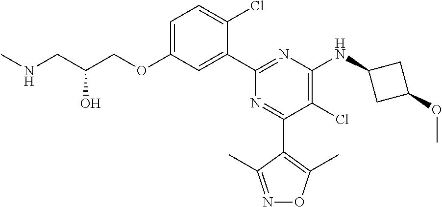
C1=C(OCC(CNC)O)C=C(C2=NC(NC3CC(OC)C3)=C(Cl)C(C3=C(C)ON=C3C)=N2)C(Cl)=C1
